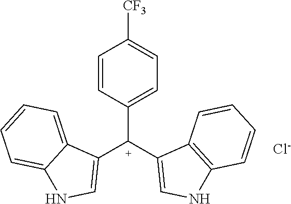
C1([C+](C2=CNC3=C2C=CC=C3)C2=CNC3=CC=CC=C23)=CC=C([CF3])C=C1.[Cl-]
